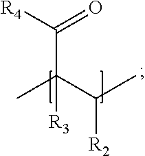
CC(C(C)[R2])(C([R4])=O)[R3]
